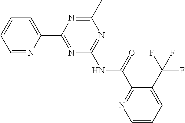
C1=NC(C2=NC(NC(C3=NC=CC=C3C(F)(F)F)=O)=NC(C)=N2)=CC=C1
